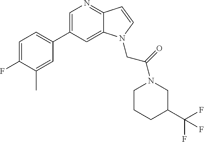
C1=C(C2=CC=C(F)C(C)=C2)C=C2C(=N1)C=CN2CC(=O)N1CCCC(C(F)(F)F)C1
